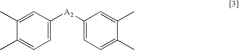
C1(C)=CC=C([A2]C2=CC=C(C)C(C)=C2)C=C1C
